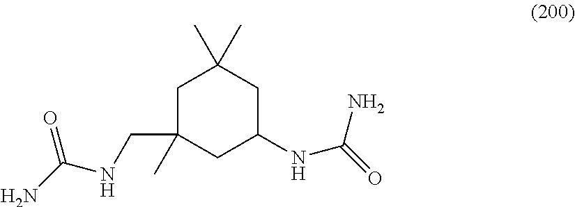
C1C(C)(CNC(N)=O)CC(NC(=O)N)CC1(C)C
